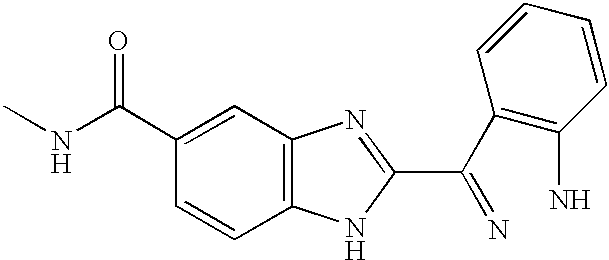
C12=C(C=C(C(NC)=O)C=C1)N=C(C(C1=C(N)C=CC=C1)=N)N2
